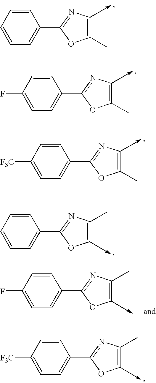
C1=CC=CC=C1C1=NC=C(C)O1.C1=CC(F)=CC=C1C1=NC=C(C)O1.C1=CC([F3C])=CC=C1C1=NC=C(C)O1.C1=CC=CC=C1C1=NC(C)=CO1.C1=CC(F)=CC=C1C1=NC(C)=CO1.C1=CC([F3C])=CC=C1C1=NC(C)=CO1
